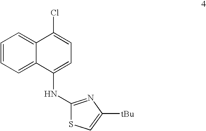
C1=CC=C2C(=C1)C(Cl)=CC=C2NC1=NC([tBu])=CS1
